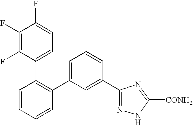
C1(C2=CC=CC(C3=NNC([CONH2])=N3)=C2)=C(C2=CC=C(F)C(F)=C2F)C=CC=C1
